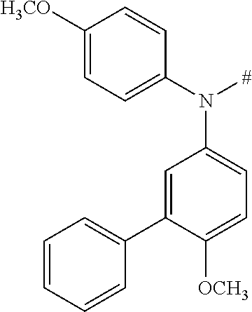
C1([H3CO])=CC=C(N(C2=CC=C([OCH3])C(C3=CC=CC=C3)=C2)[#])C=C1
